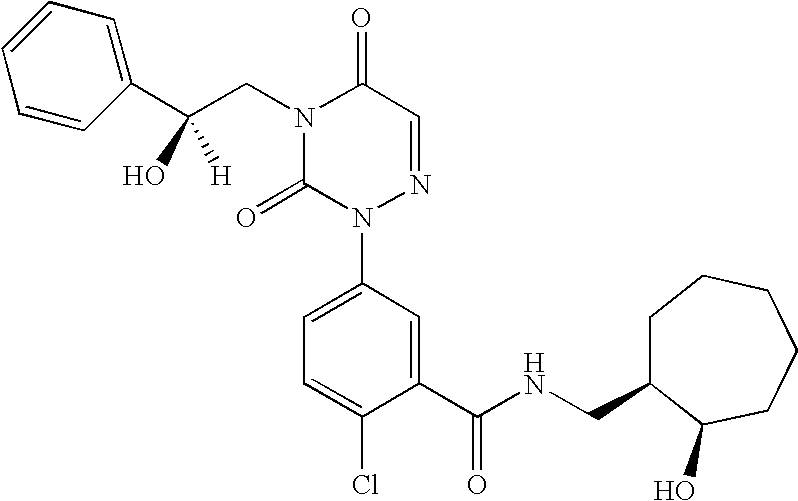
C1(C(CN2C(=O)N(C3=CC=C(Cl)C(C(NCC4CCCCCC4O)=O)=C3)N=CC2=O)(O)[H])=CC=CC=C1
